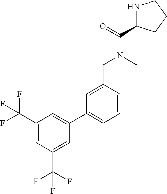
C1(C(F)(F)F)=CC(C(F)(F)F)=CC(C2=CC=CC(CN(C(=O)C3NCCC3)C)=C2)=C1
